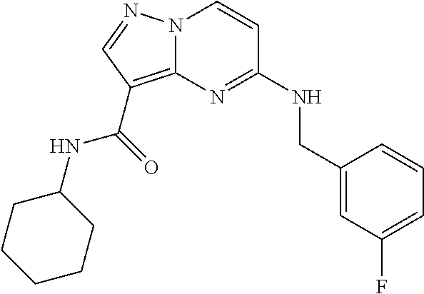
C1=C(F)C=C(CNC2=NC3=C(C(NC4CCCCC4)=O)C=NN3C=C2)C=C1
